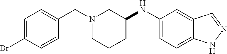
C1=C(Br)C=CC(CN2CCCC(NC3=CC=C4C(=C3)C=NN4)C2)=C1
